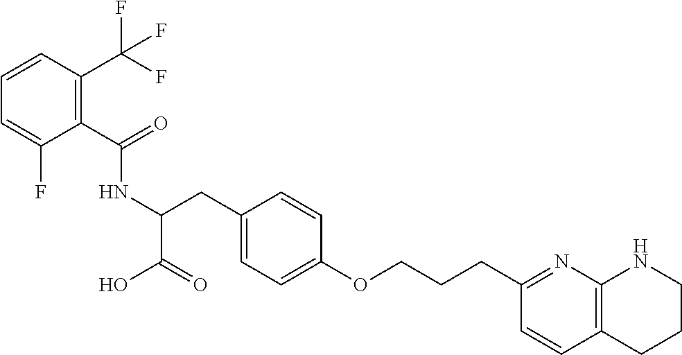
C1(C(=O)NC(C(=O)O)CC2=CC=C(OCCCC3=NC4=C(C=C3)CCCN4)C=C2)=C(C(F)(F)F)C=CC=C1F
